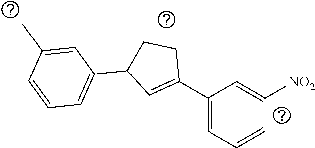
C(=CC=C)(C=C[NO2])C1=CC(C2=CC=CC(C)=C2)CC1
